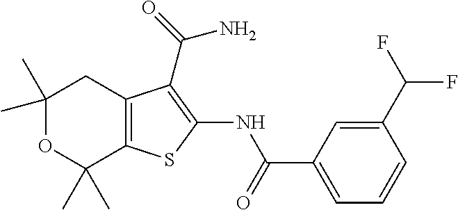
C1(C)(C)OC(C)(C)C2=C(C1)C(C(=O)N)=C(NC(C1=CC=CC(C(F)F)=C1)=O)S2
